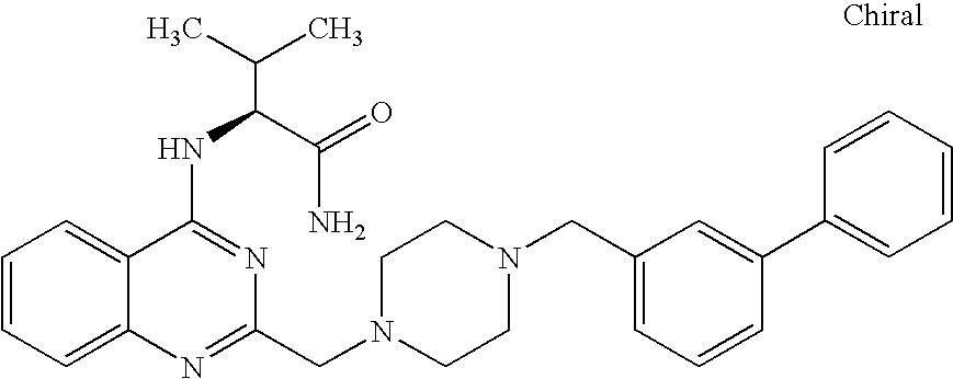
C1=CC=C2C(=C1)C(NC(C(N)=O)C(C)C)=NC(CN1CCN(CC3=CC=CC(C4=CC=CC=C4)=C3)CC1)=N2
